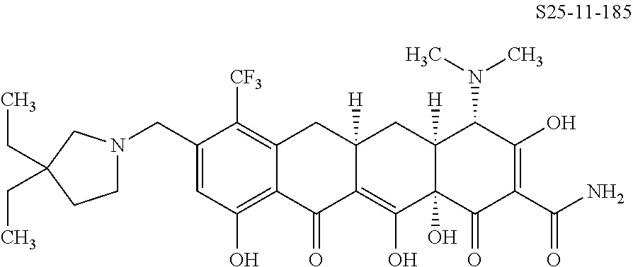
C1=C(CN2CCC(CC)(CC)C2)C([CF3])=C2C(=C1O)C(=O)C1=C(O)C3(O)C([H])(CC1([H])C2)C(N(C)C)C(O)=C(C(N)=O)C3=O
